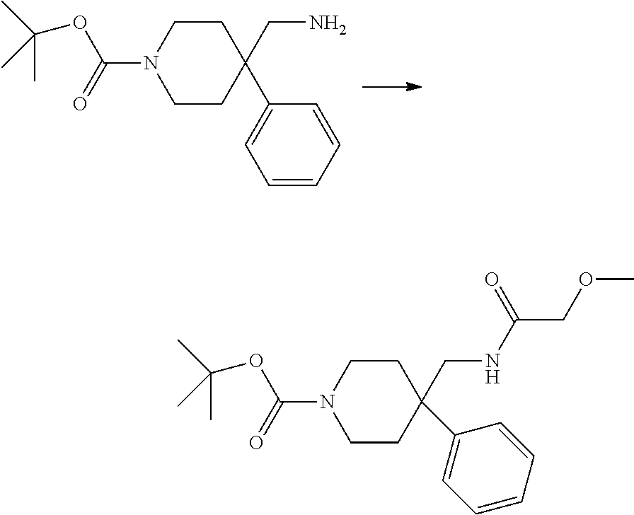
C1CN(C(OC(C)(C)C)=O)CCC1(CN)C1=CC=CC=C1.C1CN(C(OC(C)(C)C)=O)CCC1(CNC(COC)=O)C1=CC=CC=C1
